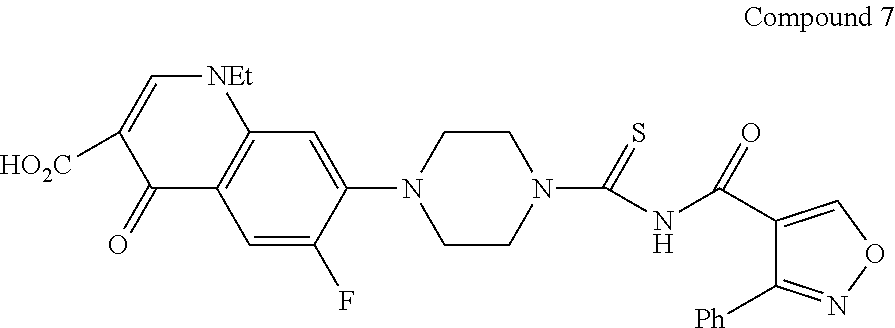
C1(=O)C2=C([NEt]C=C1[HO2C])C=C(N1CCN(C(=S)NC(C3=CON=C3[Ph])=O)CC1)C(F)=C2
